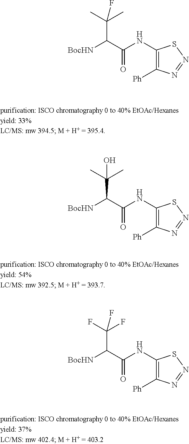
C(C(C(NC1=C([Ph])N=NS1)=O)[BocHN])(C)(C)F.C(C(C(NC1=C([Ph])N=NS1)=O)[BocHN])(C)(C)O.C(C(C(NC1=C([Ph])N=NS1)=O)[BocHN])(F)(F)F
